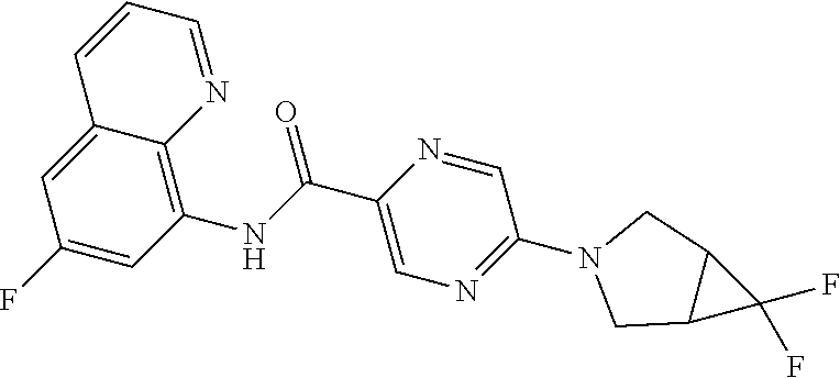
C12=CC(F)=CC(NC(C3=CN=C(N4CC5C(C4)C5(F)F)C=N3)=O)=C1N=CC=C2
